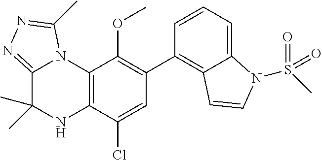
C1(C2=C3C(=CC=C2)N(S(C)(=O)=O)C=C3)=C(OC)C2=C(C(Cl)=C1)NC(C)(C)C1=NN=C(C)N21
